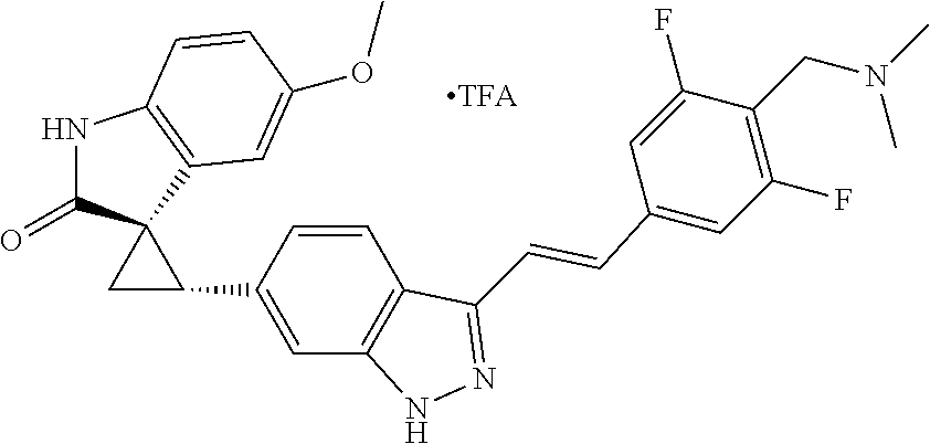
C1(C=CC2=NNC3=C2C=CC(C2CC24C(=O)NC2=C4C=C(OC)C=C2)=C3)=CC(F)=C(CN(C)C)C(F)=C1
